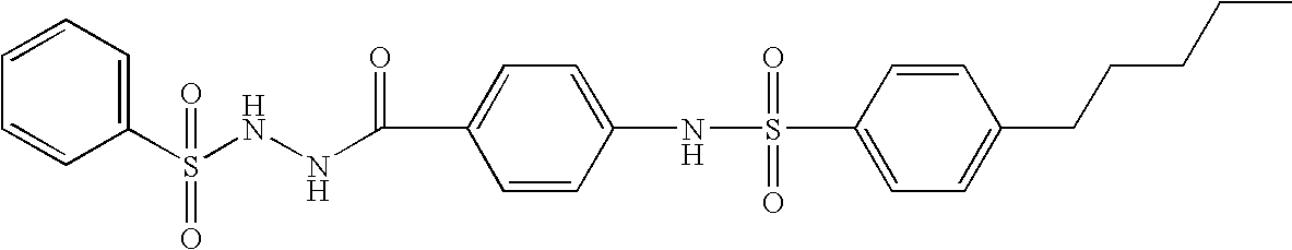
C1=CC(S(NNC(C2=CC=C(NS(C3=CC=C(CCCCC)C=C3)(=O)=O)C=C2)=O)(=O)=O)=CC=C1
